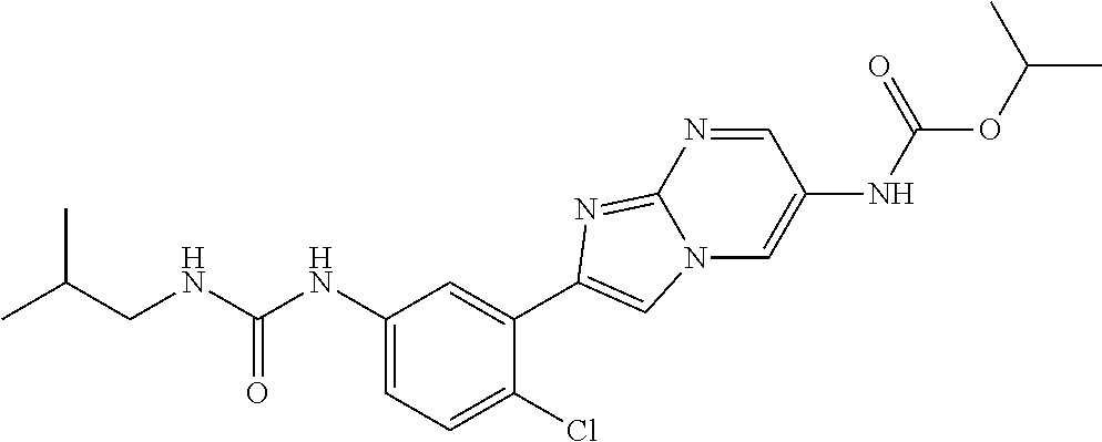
C1(NC(NCC(C)C)=O)=CC=C(Cl)C(C2=CN3C=C(NC(OC(C)C)=O)C=NC3=N2)=C1
